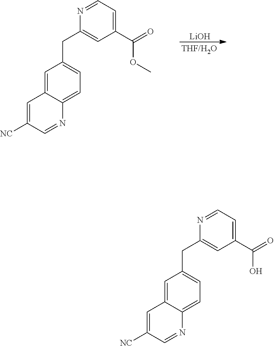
C1=C2C(=CC=C1CC1=CC(C(OC)=O)=CC=N1)N=CC([NC])=C2.[LiOH].C1=C2C(=CC=C1CC1=CC(C(O)=O)=CC=N1)N=CC([NC])=C2
